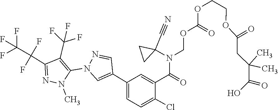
O(C(OCN(C(C1=CC(C2=CN(C3=C(C(F)(F)F)C(C(F)(C(F)(F)F)F)=NN3C)N=C2)=CC=C1Cl)=O)C1(C#N)CC1)=O)CCOC(CC(C(O)=O)(C)C)=O
